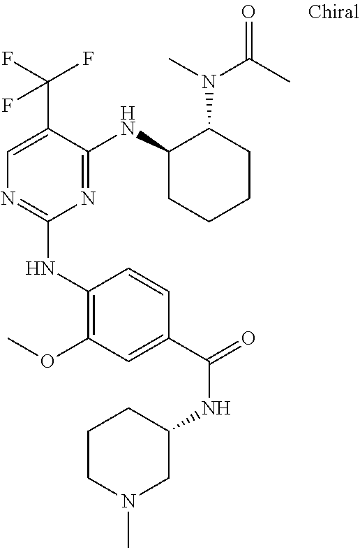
C1(NC2=C(OC)C=C(C(=O)NC3CCCN(C)C3)C=C2)=NC=C(C(F)(F)F)C(NC2CCCCC2N(C(=O)C)C)=N1
